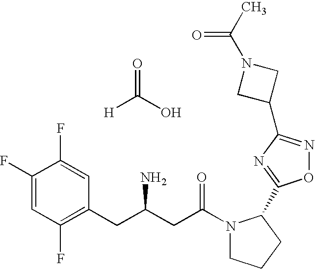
O=C(O)[H].C1(F)=CC(F)=C(CC(CC(N2CCCC2C2=NC(C3CN(C(C)=O)C3)=NO2)=O)N)C=C1F
